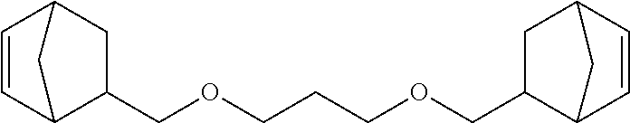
C1(COCCCOCC2C3C=CC(C3)C2)CC2C=CC1C2
